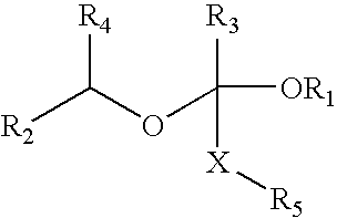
[R2]C([R4])OC([R3])([X][R5])[OR1]
